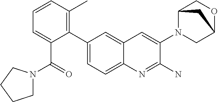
C1(C2=C(C)C=CC=C2C(=O)N2CCCC2)=CC=C2C(=C1)C=C(N1CC3OCC1C3)C(N)=N2
